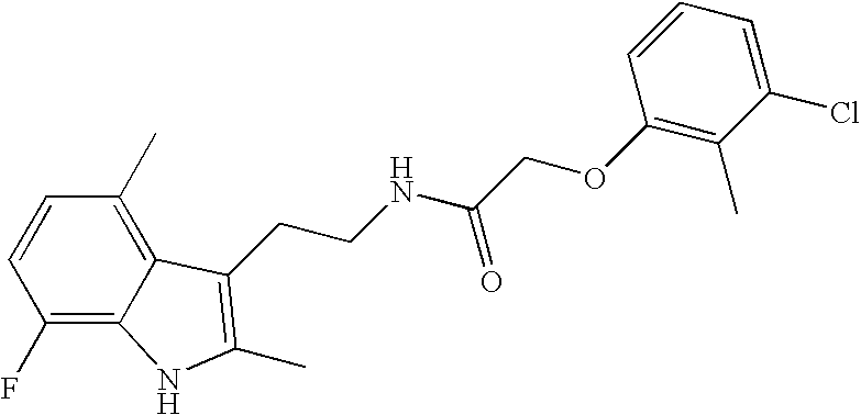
C1(F)=C2C(=C(C)C=C1)C(CCNC(COC1=C(C)C(Cl)=CC=C1)=O)=C(C)N2
